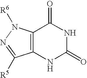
C12=C(N([R6])N=C1[R5])C(=O)NC(=O)N2
